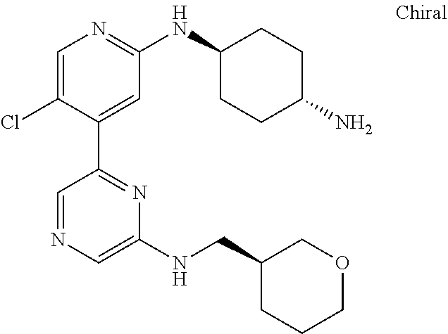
C1=C(Cl)C(C2=NC(NCC3CCCOC3)=CN=C2)=CC(NC2CCC(N)CC2)=N1
